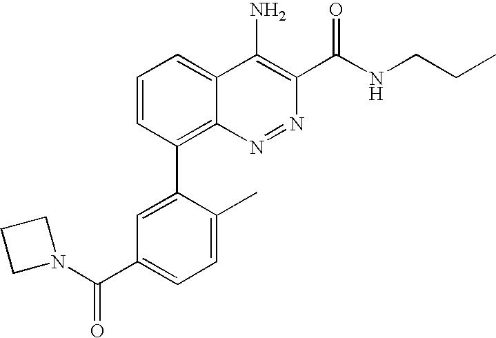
C1(C2=C3C(=CC=C2)C(N)=C(C(NCCC)=O)N=N3)=CC(C(N2CCC2)=O)=CC=C1C
